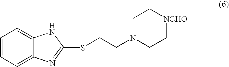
C1=CC=C2C(=C1)NC(SCCN1CC[NCHO]CC1)=N2
